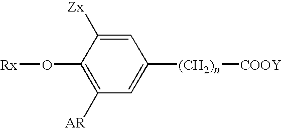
[Rx]OC1=C([AR])C=C([(CH2)n][COOY])C=C1[Zx]
